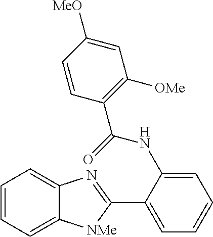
C1(C2=CC=CC=C2NC(C2=C([OMe])C=C([MeO])C=C2)=O)=NC2=CC=CC=C2[NMe]1
